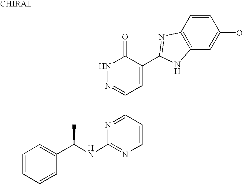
N1=C(C2=NNC(=O)C(C3=NC4=C(C=C(O)C=C4)N3)=C2)C=CN=C1NC(C1=CC=CC=C1)C
